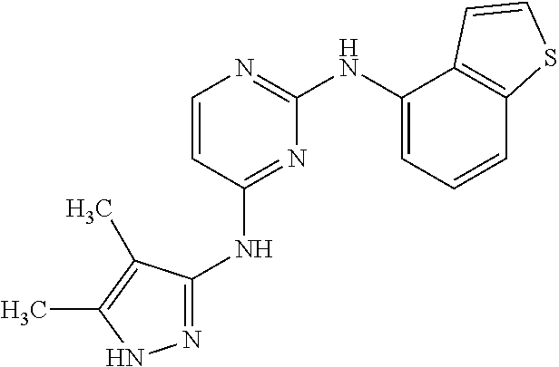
N1=C(NC2=NC(NC3=CC=CC4=C3C=CS4)=NC=C2)C(C)=C(C)N1
